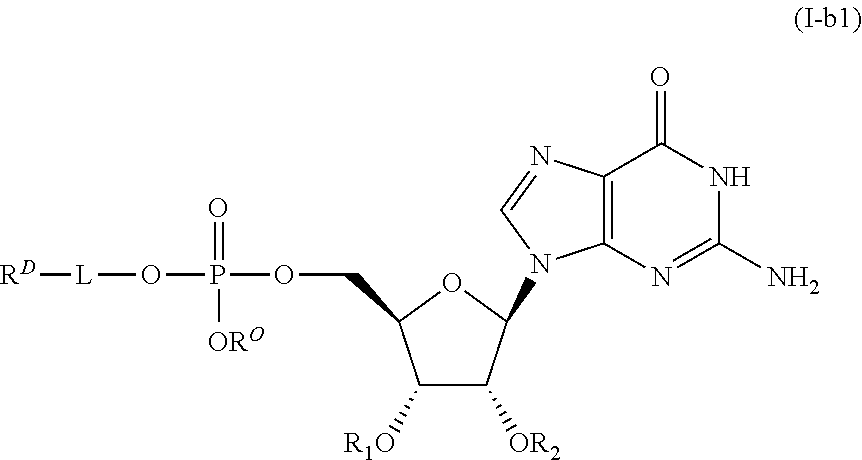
C12=C(N=C(N)NC1=O)N(C1C([OR2])C([R1O])C(COP(O[L][RD])(=O)[ORO])O1)C=N2
